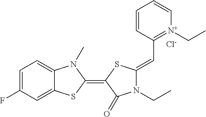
C1=C(F)C=C2C(=C1)N(C)C(=C1SC(=CC3=[N+](CC)C=CC=C3)N(CC)C1=O)S2.[Cl-]
